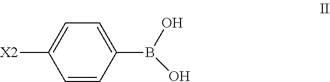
C1=CC(B(O)O)=CC=C1[X2]
